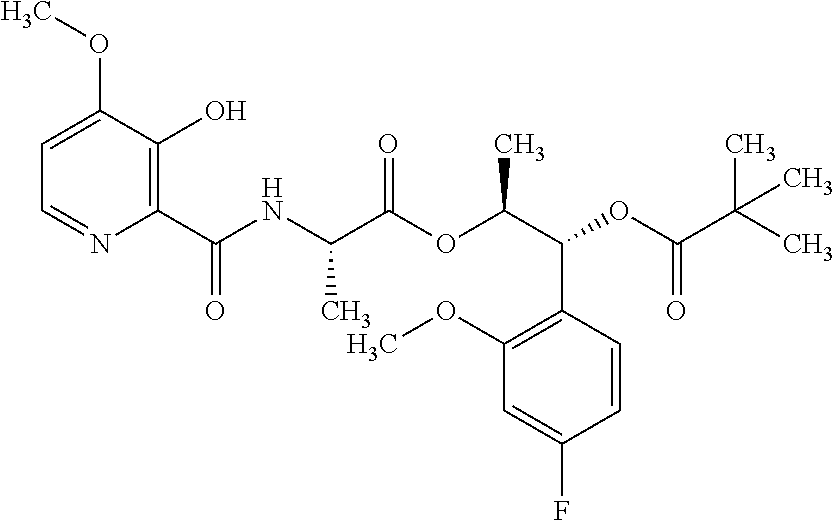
C1=C(OC)C(O)=C(C(NC(C(OC(C(OC(C(C)(C)C)=O)C2=C(OC)C=C(F)C=C2)C)=O)C)=O)N=C1
